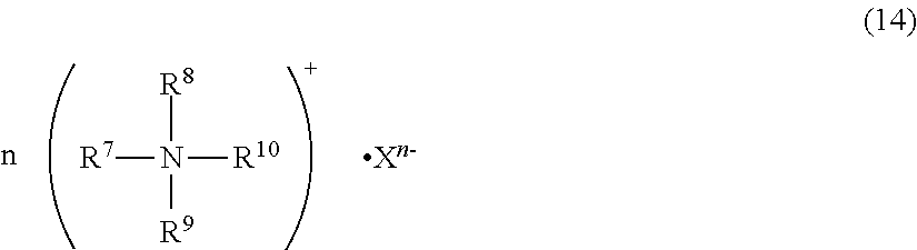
[R7]N([R10])([R8])[R9].n.[Xn-]
